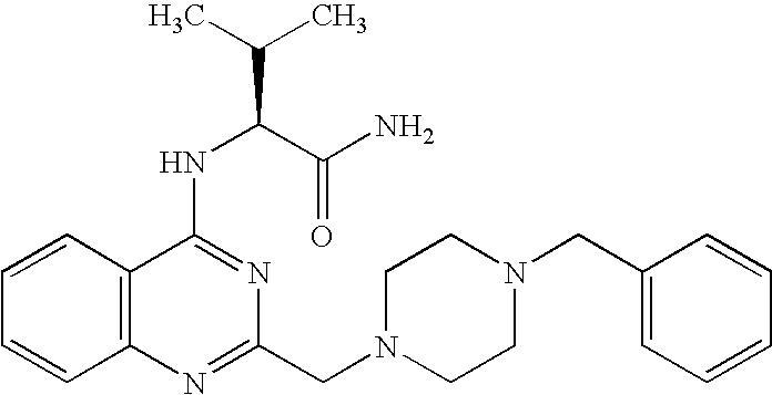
C1=CC2=C(C=C1)N=C(CN1CCN(CC3=CC=CC=C3)CC1)N=C2NC(C(C)C)C(N)=O
